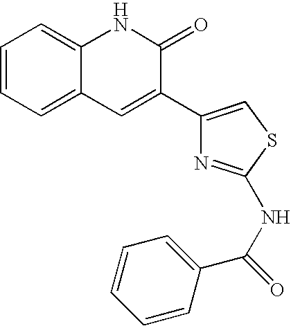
C1=CC=C2C(=C1)NC(=O)C(C1=CSC(NC(C3=CC=CC=C3)=O)=N1)=C2
